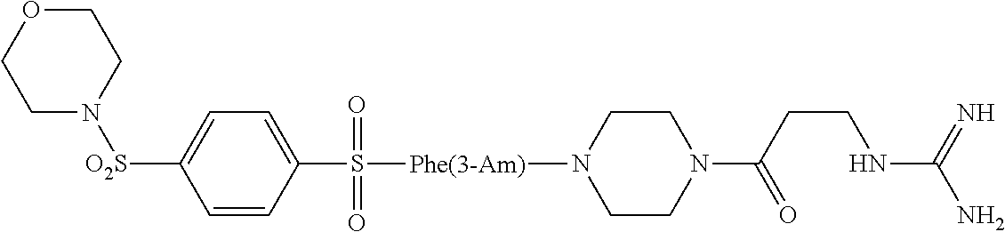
C1([O2S]N2CCOCC2)=CC=C(S(=O)(=O)[Phe(3-Am)]N2CCN(C(CCNC(N)=N)=O)CC2)C=C1
